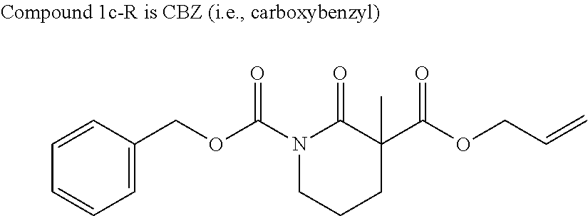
C1=C(COC(N2CCCC(C(OCC=C)=O)(C)C2=O)=O)C=CC=C1
